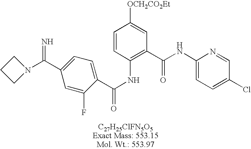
C1(C(N2CCC2)=N)=CC=C(C(NC2=C(C(NC3=CC=C(Cl)C=N3)=O)C=C([OCH2CO2Et])C=C2)=O)C(F)=C1
